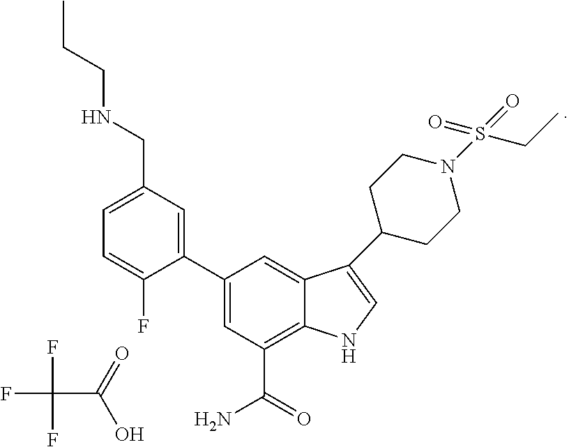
FC(C(=O)O)(F)F.C1=C(CNCCC)C=C(C2=CC(C(=O)N)=C3C(=C2)C(C2CCN(S(=O)(=O)CC)CC2)=CN3)C(F)=C1
